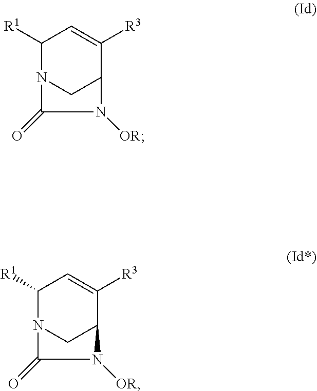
C1([R1])N2CC(C([R3])=C1)N([OR])C2=O.C1([R1])N2CC(C([R3])=C1)N([OR])C2=O
